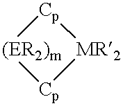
[(ER2)m]1[Cp][MR2][Cp]1
